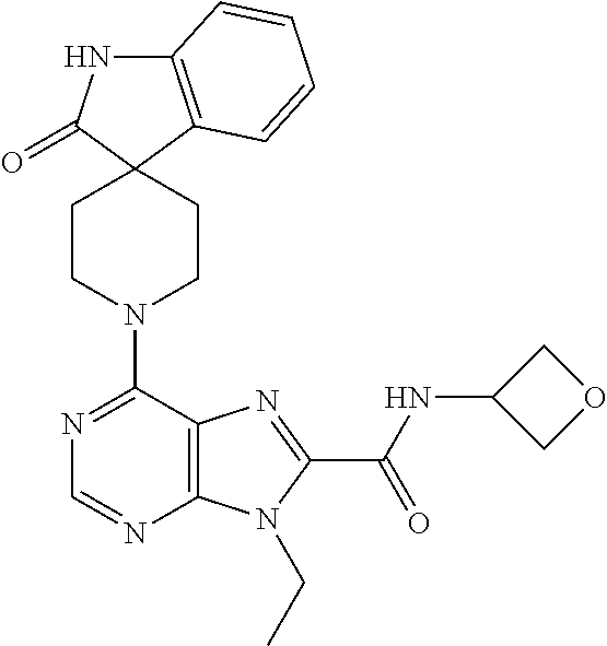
C12=C(C=CC=C1)C1(C(=O)N2)CCN(C2=NC=NC3=C2N=C(C(=O)NC2COC2)N3CC)CC1
